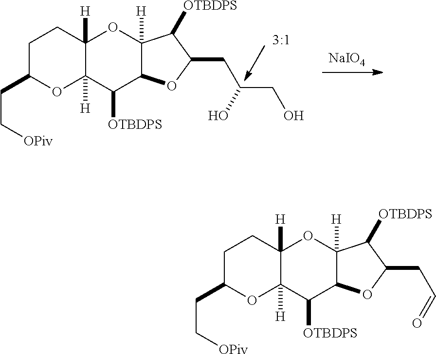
C(CC1OC2([H])C([H])(CC1)OC1([H])C(C2[OTBDPS])OC(CC=O)C1[OTBDPS])[OPiv].[NaIO4].C(CC1OC2([H])C([H])(CC1)OC1([H])C(C2[OTBDPS])OC(CC(CO)O)C1[OTBDPS])[OPiv]
